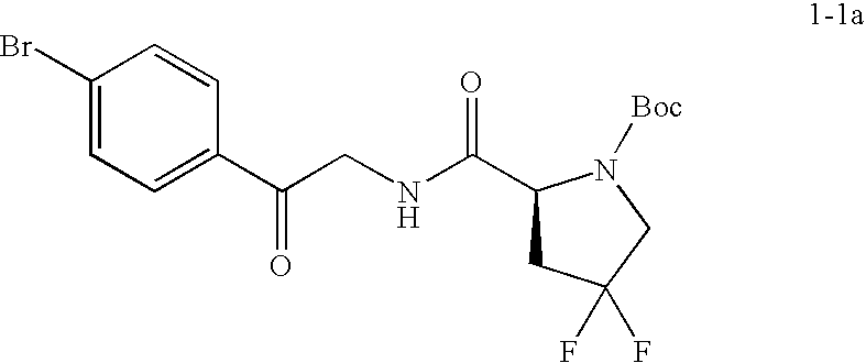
BrC1=CC=C(C(CNC(C2CC(F)(F)CN2[Boc])=O)=O)C=C1
